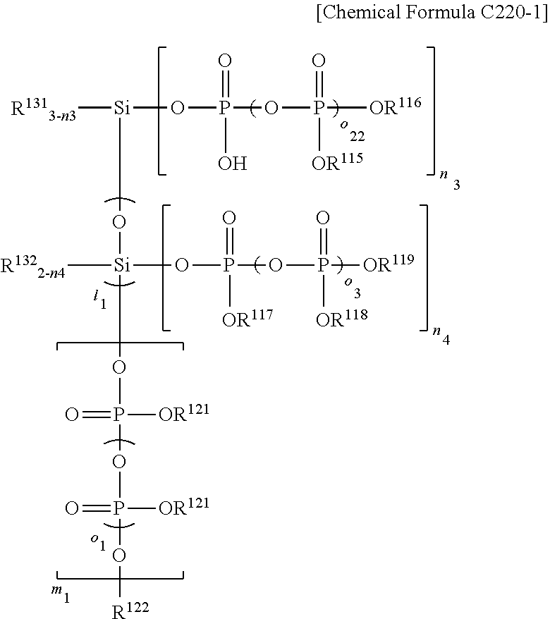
[R1313-n3][Si](OP(OP([OR116])(=O)[OR115])(=O)O)O[Si](OP(OP(O[R122])([OR121])=O)([OR121])=O)(OP(OP([OR119])(=O)[OR118])(=O)[OR117])[R1322-n4]
